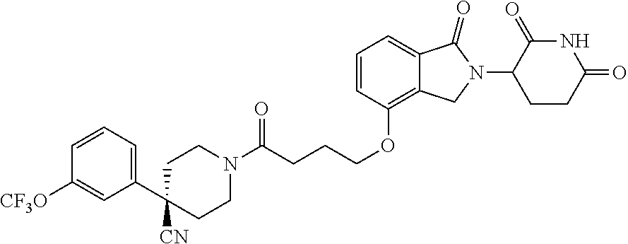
C1=CC(OCCCC(N2CCC(C3=CC=CC([CF3O])=C3)([CN])CC2)=O)=C2C(=C1)C(=O)N(C1CCC(=O)NC1=O)C2
